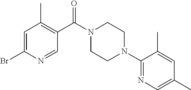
C1=C(Br)N=CC(C(N2CCN(C3=NC=C(C)C=C3C)CC2)=O)=C1C
